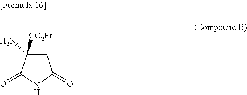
C1C([CO2Et])(N)C(=O)NC1=O
